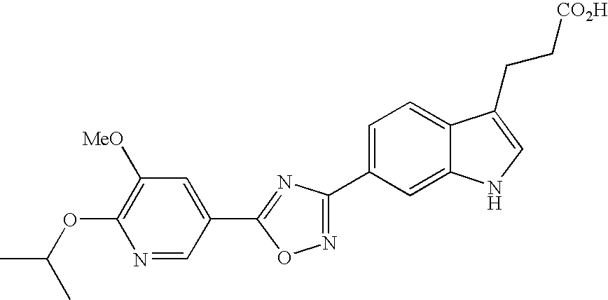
C1=C(C2=NOC(C3=CC([MeO])=C(OC(C)C)N=C3)=N2)C=C2C(=C1)C(CC[CO2H])=CN2
